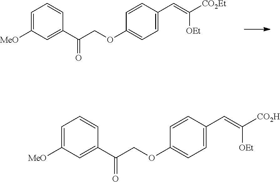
C1=CC(C=C([CO2Et])[OEt])=CC=C1OCC(C1=CC([MeO])=CC=C1)=O.C1=CC(C=C([CO2H])[OEt])=CC=C1OCC(C1=CC([MeO])=CC=C1)=O
